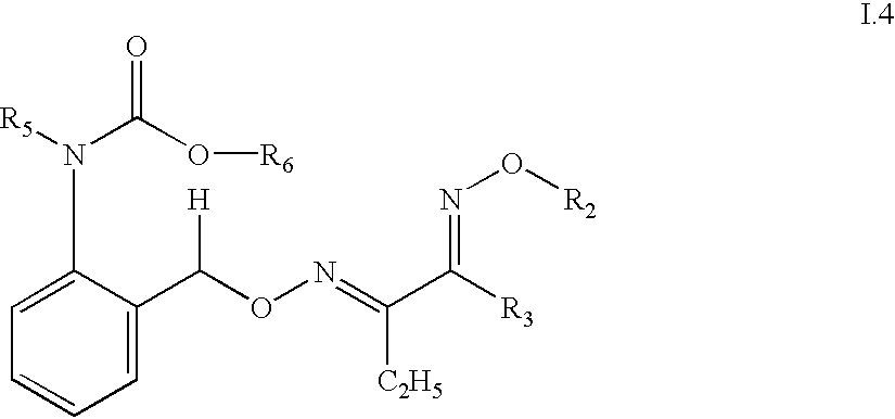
C1=C(C(ON=C(C([R3])=NO[R2])[C2H5])[H])C(N(C(=O)O[R6])[R5])=CC=C1
